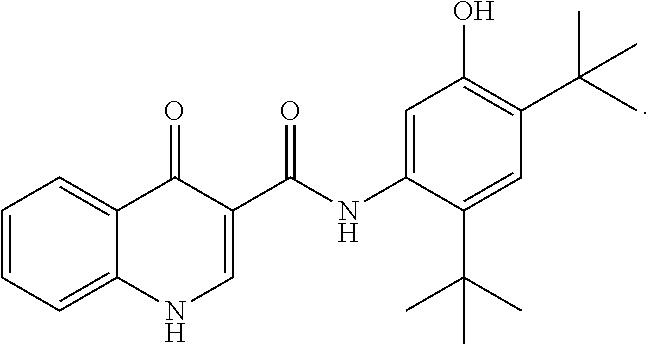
C1=CC=C2C(=C1)C(=O)C(C(NC1=CC(O)=C(C(C)(C)C)C=C1C(C)(C)C)=O)=CN2
